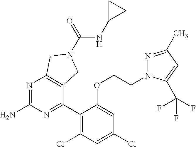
N1=C(N)N=C(C2=C(Cl)C=C(Cl)C=C2OCCN2N=C(C)C=C2C(F)(F)F)C2=C1CN(C(NC1CC1)=O)C2
